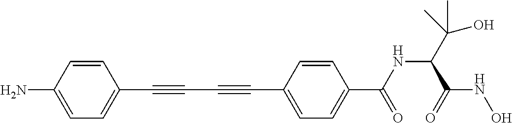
C1=CC(N)=CC=C1C#CC#CC1=CC=C(C(NC(C(O)(C)C)C(=O)NO)=O)C=C1
